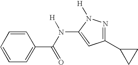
C1=CC=CC(C(N([H])C2=CC(C3CC3)=NN2[H])=O)=C1
